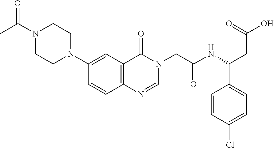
C1=CC2=C(C=C1N1CCN(C(C)=O)CC1)C(=O)N(CC(NC(CC(O)=O)C1=CC=C(Cl)C=C1)=O)C=N2
